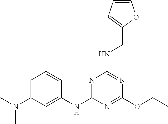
C1=C(N(C)C)C=C(NC2=NC(NCC3=CC=CO3)=NC(OCC)=N2)C=C1
